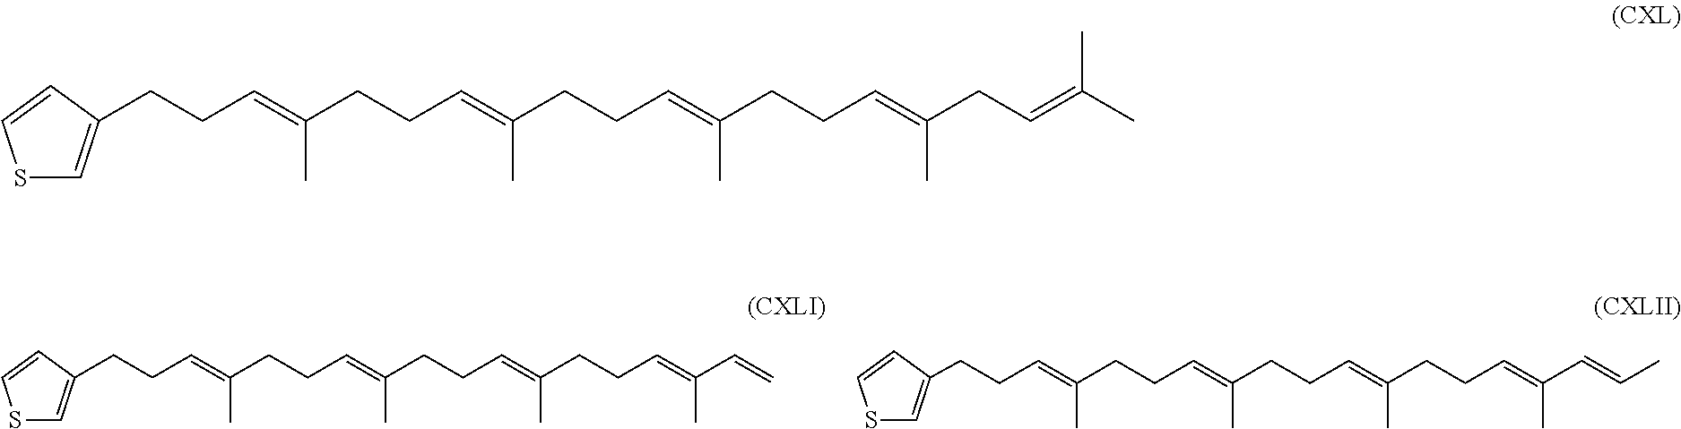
S1C=C(CCC=C(CCC=C(CCC=C(CCC=C(CC=C(C)C)C)C)C)C)C=C1.S1C=C(CCC=C(CCC=C(CCC=C(CCC=C(C=C)C)C)C)C)C=C1.S1C=C(CCC=C(CCC=C(CCC=C(CCC=C(C=CC)C)C)C)C)C=C1
